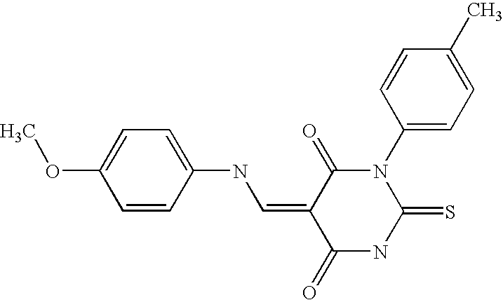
C1=C(OC)C=CC(NC=C2C(=O)N(C3=CC=C(C)C=C3)C(=S)NC2=O)=C1
